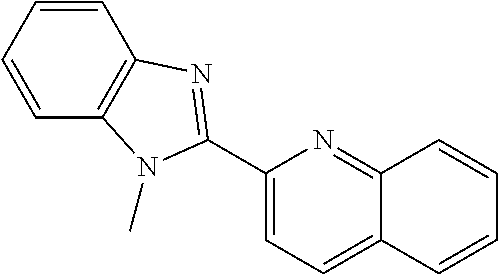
C1=CC2=C(C=C1)N=C(C1=CC=C3C(=N1)C=CC=C3)N2C
